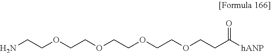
NCCOCCOCCOCCOCCC([hANP])=O
